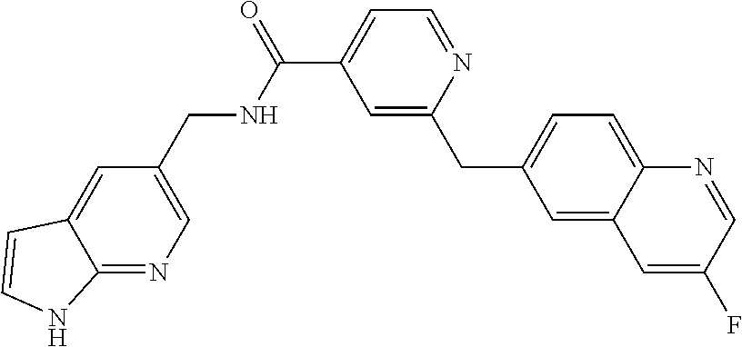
C1=C(C(=O)NCC2=CN=C3C(=C2)C=CN3)C=C(CC2=CC=C3C(=C2)C=C(F)C=N3)N=C1
